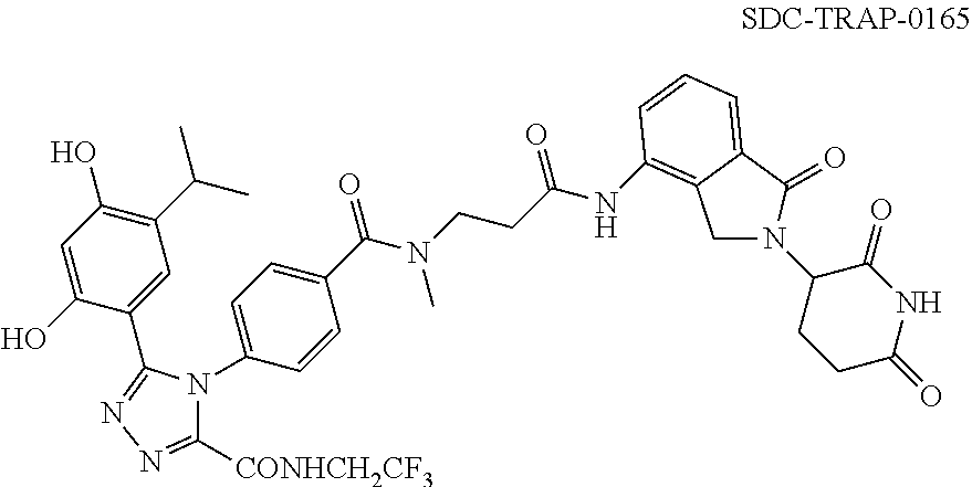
C1(O)=C(C(C)C)C=C(C2=NN=C([CONHCH2CF3])N2C2=CC=C(C(N(CCC(NC3=C4CN(C5CCC(=O)NC5=O)C(=O)C4=CC=C3)=O)C)=O)C=C2)C(O)=C1
